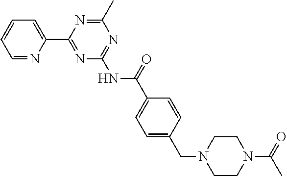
C1=NC(C2=NC(NC(C3=CC=C(CN4CCN(C(=O)C)CC4)C=C3)=O)=NC(C)=N2)=CC=C1
